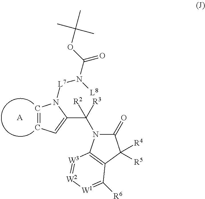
C1=CC=C(C([R3])(N2C(=O)C([R4])([R5])C3=C2[W3]=[W2][W1]=C3[R6])[R2])N1[L7]N([L8])C(OC(C)(C)C)=O.[A]
